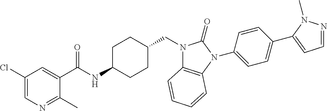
C1(Cl)=CN=C(C)C(C(NC2CCC(CN3C4=C(N(C5=CC=C(C6=CC=NN6C)C=C5)C3=O)C=CC=C4)CC2)=O)=C1
